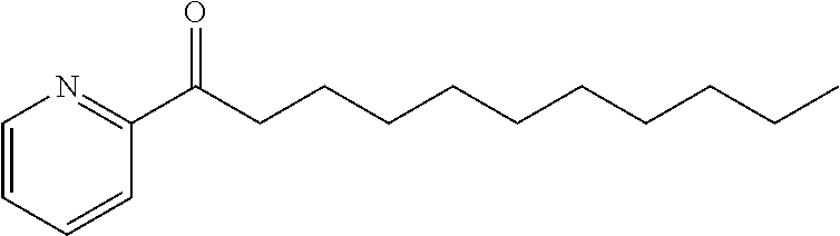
C1=CC=CC(C(CCCCCCCCCC)=O)=N1
